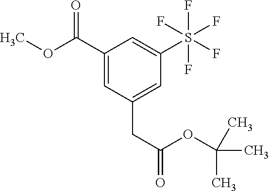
O(C(C1=CC(CC(=O)OC(C)(C)C)=CC(S(F)(F)(F)(F)F)=C1)=O)C
